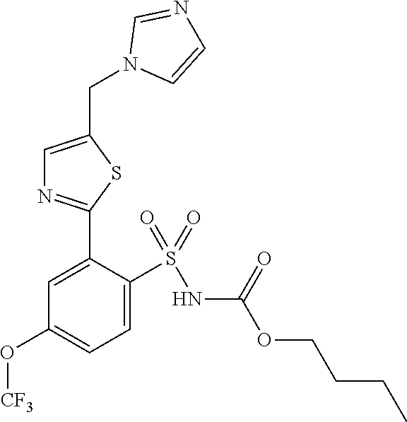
C1=C(S(=O)(=O)NC(OCCCC)=O)C(C2=NC=C(CN3C=CN=C3)S2)=CC(O[CF3])=C1
